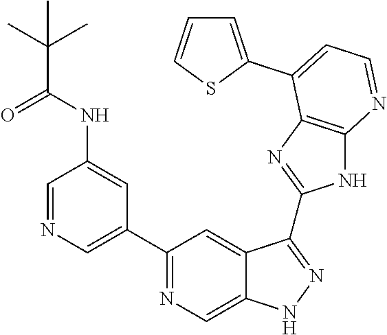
C1=NC=C(C2=NC=C3C(=C2)C(C2=NC4=C(N2)N=CC=C4C2=CC=CS2)=NN3)C=C1NC(C(C)(C)C)=O
